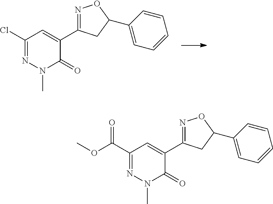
C1(C2=NOC(C3=CC=CC=C3)C2)=CC(Cl)=NN(C)C1=O.C1(C2=NOC(C3=CC=CC=C3)C2)=CC(C(OC)=O)=NN(C)C1=O
